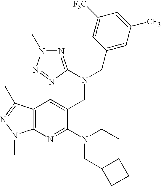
C12=C(N=C(N(CC3CCC3)CC)C(CN(CC3=CC([CF3])=CC([F3C])=C3)C3=NN(C)N=N3)=C1)N(C)N=C2C
